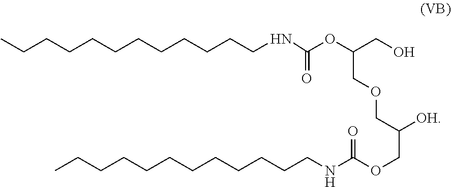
C(CCCCCCCCCCNC(OC(COCC([OH])COC(NCCCCCCCCCCCC)=O)CO)=O)C
